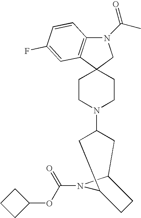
N1(C(C)=O)C2=C(C3(C1)CCN(C1CC4N(C(OC5CCC5)=O)C(C1)CC4)CC3)C=C(F)C=C2
